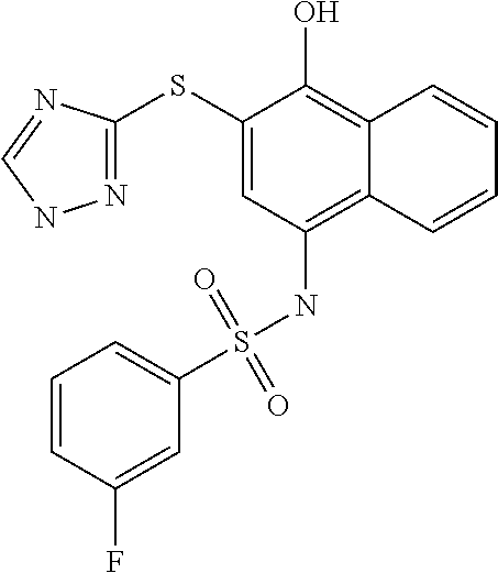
C1(SC2=NNC=N2)=CC(NS(C2=CC=CC(F)=C2)(=O)=O)=C2C(=C1O)C=CC=C2
